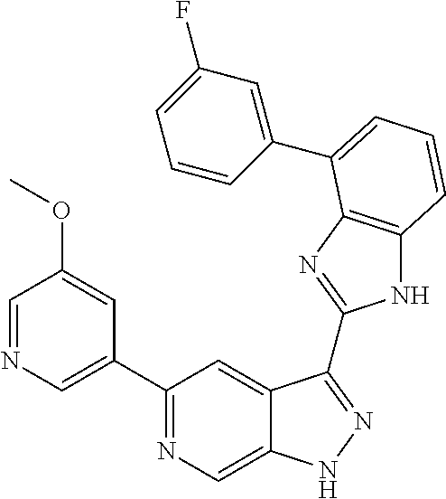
C1(C2=NC=C3C(=C2)C(C2=NC4=C(N2)C=CC=C4C2=CC(F)=CC=C2)=NN3)=CN=CC(OC)=C1
